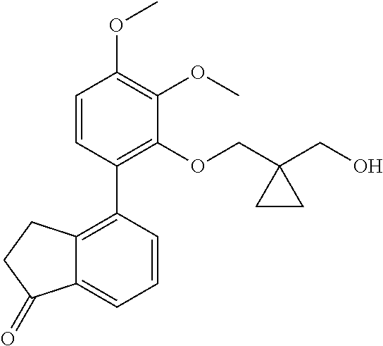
C12=C(C3=C(OCC4(CO)CC4)C(OC)=C(OC)C=C3)C=CC=C1C(=O)CC2
